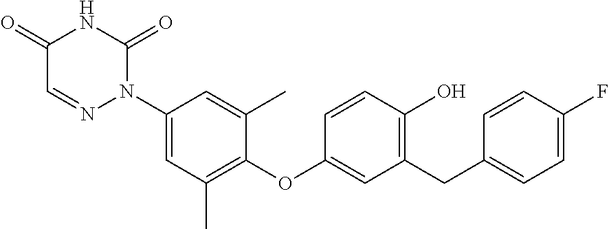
C1(=O)C=NN(C2=CC(C)=C(OC3=CC(CC4=CC=C(F)C=C4)=C(O)C=C3)C(C)=C2)C(=O)N1
